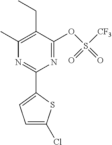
C1(C)=C(CC)C(OS([CF3])(=O)=O)=NC(C2=CC=C(Cl)S2)=N1
